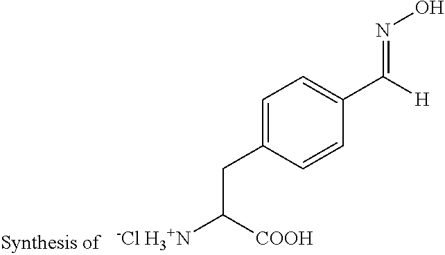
C1=C(CC([-Cl H3+N])[COOH])C=CC(C([H])=NO)=C1
